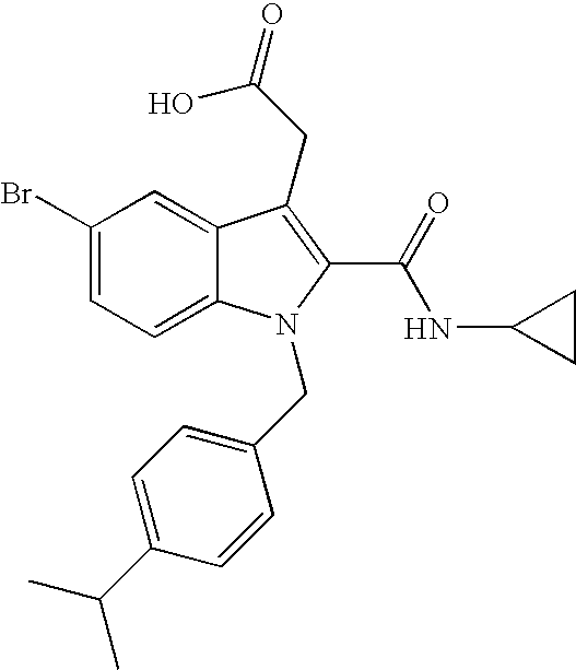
C1(Br)=CC=C2C(=C1)C(CC(=O)O)=C(C(=O)NC1CC1)N2CC1=CC=C(C(C)C)C=C1
